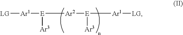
[LG][Ar1][E]([Ar2][E]([Ar1][LG])[Ar3])[Ar3]
